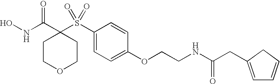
N(C(C1(S(C2=CC=C(OCCNC(CC3=CC=CC3)=O)C=C2)(=O)=O)CCOCC1)=O)O
